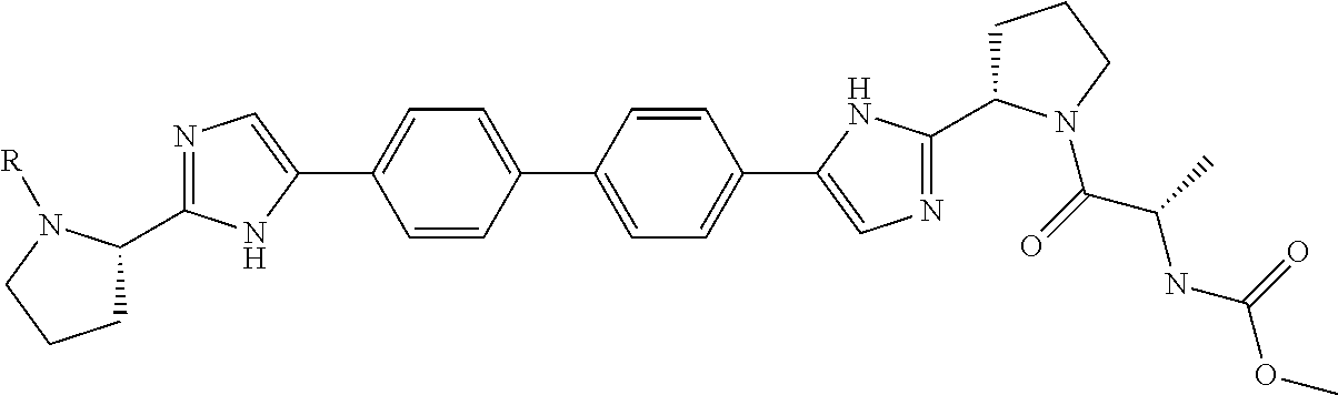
C1=CC(C2=CC=C(C3=CN=C(C4CCCN4C(=O)C(C)NC(OC)=O)N3)C=C2)=CC=C1C1=CN=C(C2CCCN2[R])N1
